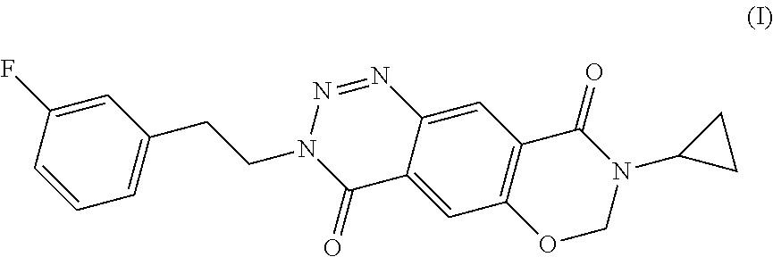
C1=C2C(=CC3=C1C(=O)N(C1CC1)CO3)C(=O)N(CCC1=CC=CC(F)=C1)N=N2
